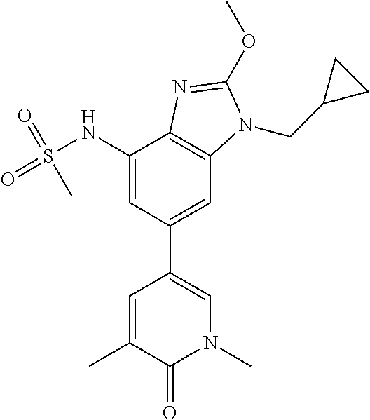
C1(NS(=O)(=O)C)=CC(C2=CN(C)C(=O)C(C)=C2)=CC2=C1N=C(OC)N2CC1CC1
